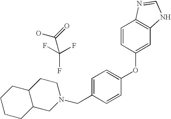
OC(=O)C(F)(F)F.C(C1=CC=C(OC2=CC3=C(C=C2)N=CN3)C=C1)N1CCC2C(C1)CCCC2
